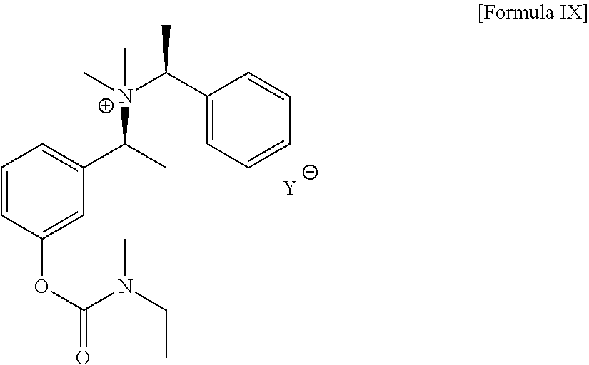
C1=CC(OC(N(CC)C)=O)=CC(C(C)[N+](C(C2=CC=CC=C2)C)(C)C)=C1.[Y]
